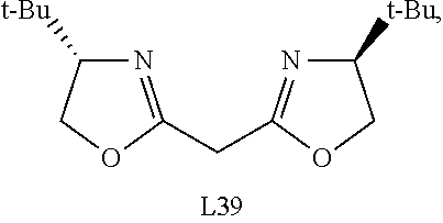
N1=C(CC2=NC([t-Bu])CO2)OCC1[t-Bu]
